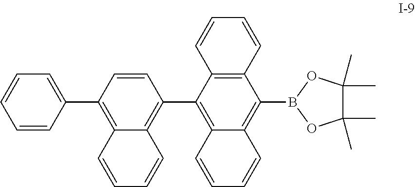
C12=C(C=CC=C1)C(B1OC(C)(C)C(C)(C)O1)=C1C(=C2C2=C3C(=C(C4=CC=CC=C4)C=C2)C=CC=C3)C=CC=C1
